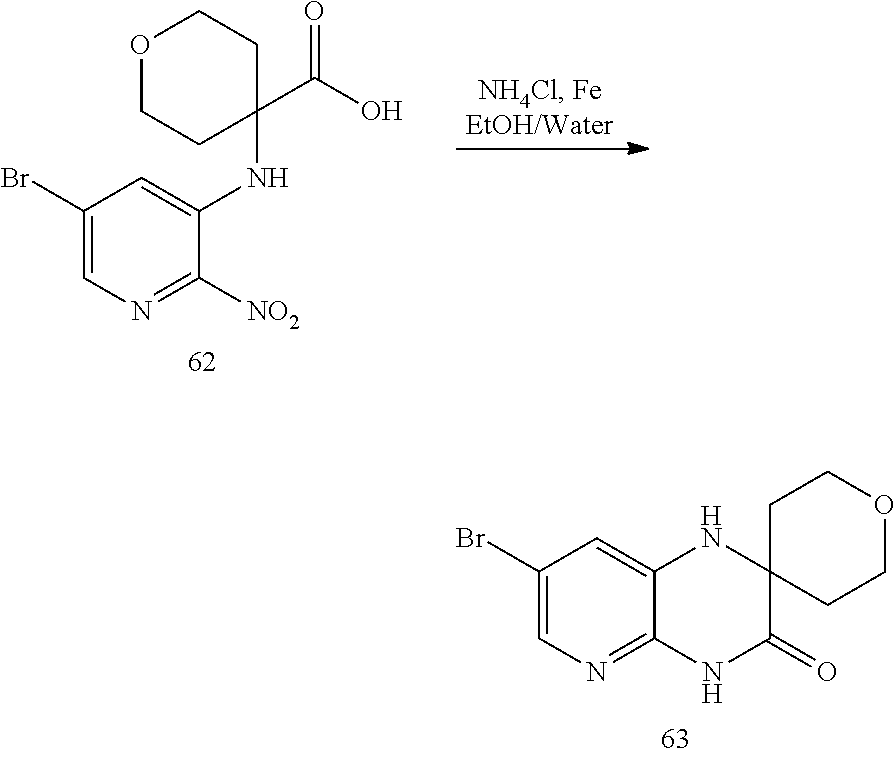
N(C1=CC(Br)=CN=C1[NO2])C1(C(=O)O)CCOCC1.C12=NC=C(Br)C=C1NC1(C(=O)N2)CCOCC1
